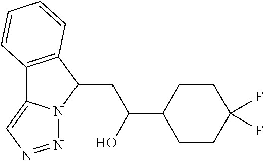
C12=C(C(CC(O)C3CCC(F)(F)CC3)N3C1=CN=N3)C=CC=C2
